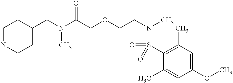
C1(CN(C)C(=O)COCCN(S(=O)(C2=C(C)C=C(OC)C=C2C)=O)C)CCNCC1
